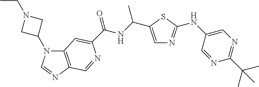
C(NC(=O)C1=CC2=C(N=CN2C2CN(CC)C2)C=N1)(C)C1=CN=C(NC2=CN=C(C(C)(C)C)N=C2)S1
